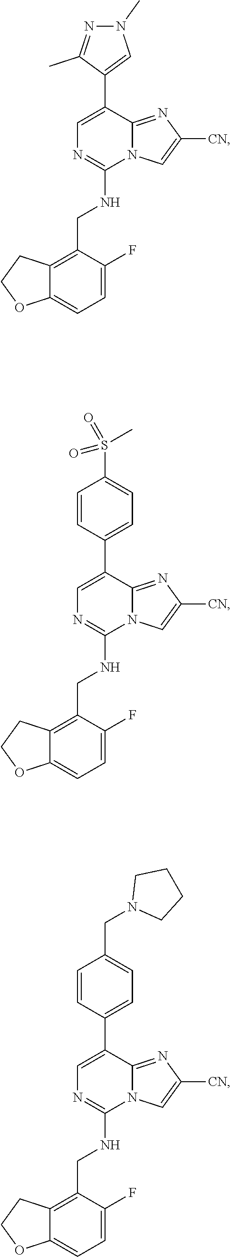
C1=C(F)C(CNC2=NC=C(C3=CN(C)N=C3C)C3=NC([CN])=CN23)=C2C(=C1)OCC2.C1=C(F)C(CNC2=NC=C(C3=CC=C(S(=O)(=O)C)C=C3)C3=NC([CN])=CN23)=C2C(=C1)OCC2.C1=C(F)C(CNC2=NC=C(C3=CC=C(CN4CCCC4)C=C3)C3=NC([CN])=CN23)=C2C(=C1)OCC2
